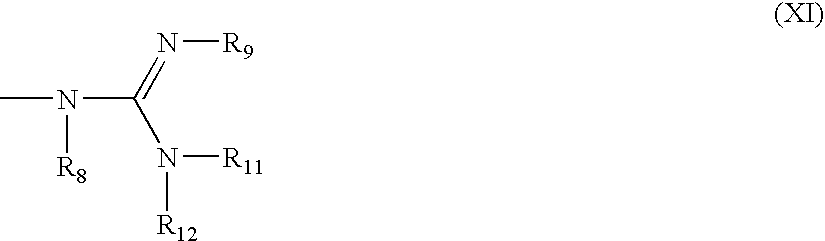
C(N([R11])[R12])(=N[R9])N(C)[R8]
